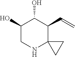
C1(O)CNC2(C(C=C)C1O)CC2
